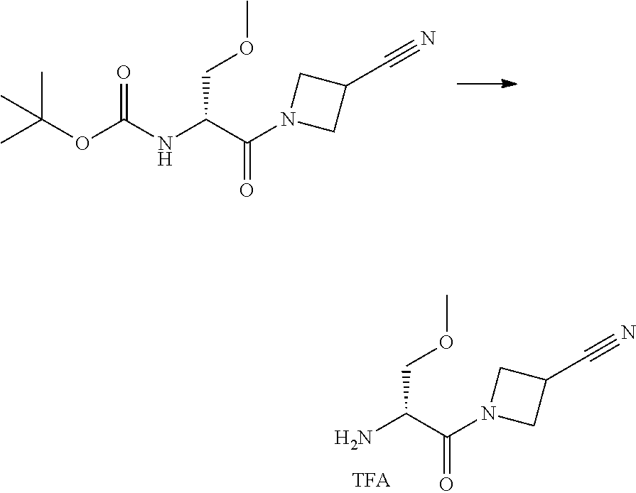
CC(OC(NC(C(N1CC(C#N)C1)=O)COC)=O)(C)C.NC(C(N1CC(C#N)C1)=O)COC
